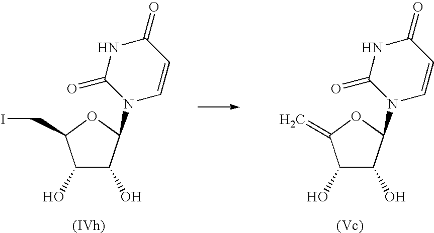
C1(O)C(O)C(N2C=CC(=O)NC2=O)OC1CI.C1(O)C(O)C(N2C=CC(=O)NC2=O)OC1=C
